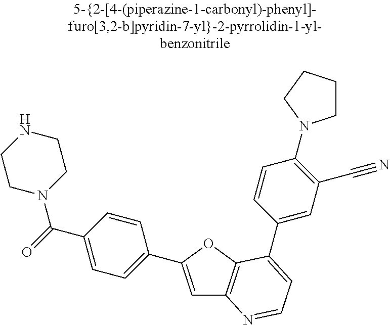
C1=C(C2=CC=C(C(=O)N3CCNCC3)C=C2)OC2=C1N=CC=C2C1=CC(C#N)=C(N2CCCC2)C=C1
